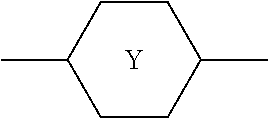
C1(C)CCC(C)CC1.[Y]
